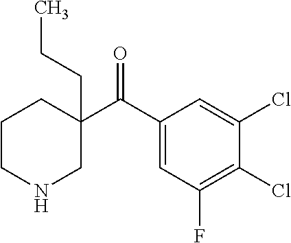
CCCC1(C(C2=CC(F)=C(Cl)C(Cl)=C2)=O)CCCNC1
